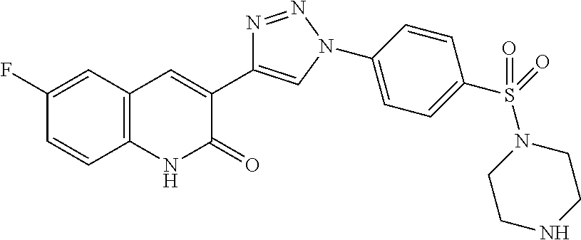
C1(F)=CC2=C(C=C1)NC(=O)C(C1=CN(C3=CC=C(S(=O)(N4CCNCC4)=O)C=C3)N=N1)=C2
